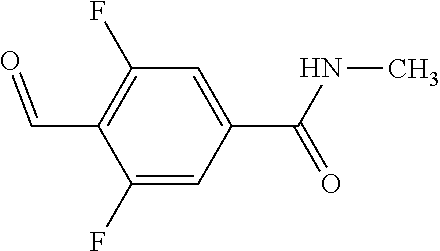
C1(F)=C(C=O)C(F)=CC(C(NC)=O)=C1
